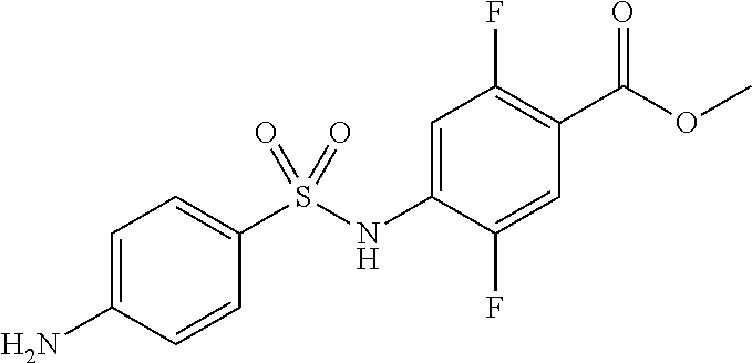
COC(=O)C1=C(F)C=C(NS(C2=CC=C(N)C=C2)(=O)=O)C(F)=C1
